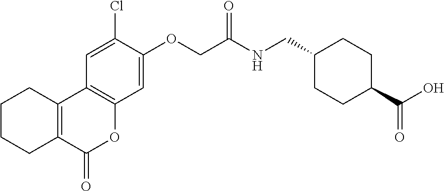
C1=C(OCC(NCC2CCC(C(O)=O)CC2)=O)C(Cl)=CC2=C1OC(=O)C1=C2CCCC1
